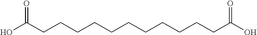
O=C(CCCCCCCCCCCC(O)=O)O
